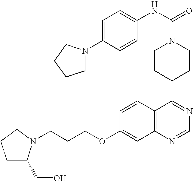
C1CC(C2=NC=NC3=C2C=CC(OCCCN2C(CO)CCC2)=C3)CCN1C(=O)NC1=CC=C(N2CCCC2)C=C1
